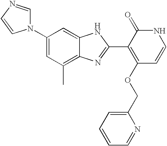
C1(N2C=NC=C2)=CC(C)=C2C(=C1)NC(C1=C(OCC3=CC=CC=N3)C=CNC1=O)=N2
